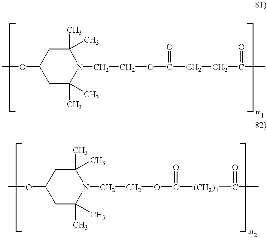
O(C1CC(C)(C)N(CCOC(CCC(C)=O)=O)C(C)(C)C1)C.O(C1CC(C)(C)N(CCOC([(CH2)4]C(C)=O)=O)C(C)(C)C1)C
